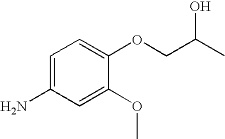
NC1=CC=C(OCC(C)O)C(OC)=C1
